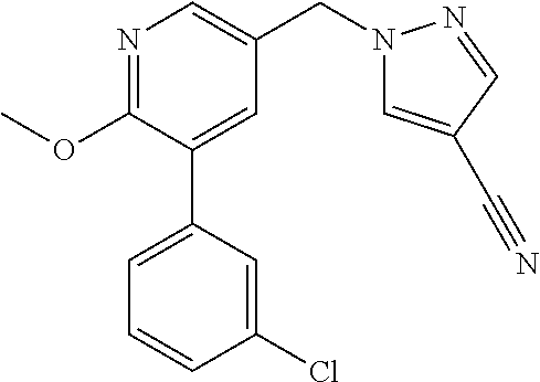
C1(OC)=NC=C(CN2C=C(C#N)C=N2)C=C1C1=CC=CC(Cl)=C1
